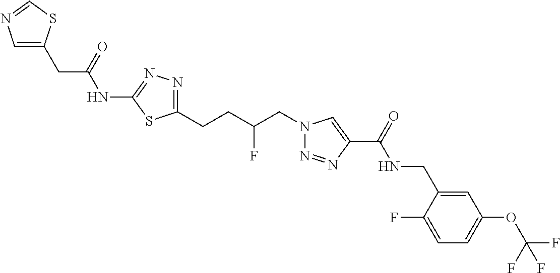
C1(NC(CC2=CN=CS2)=O)=NN=C(CCC(CN2N=NC(C(=O)NCC3=CC(OC(F)(F)F)=CC=C3F)=C2)F)S1
